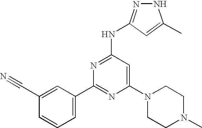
C1(C2=NC(N3CCN(C)CC3)=CC(NC3=NNC(C)=C3)=N2)=CC=CC(C#N)=C1
